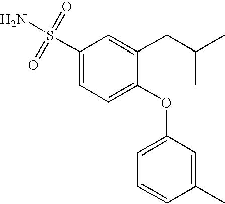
C1(S(=O)(N)=O)=CC=C(OC2=CC=CC(C)=C2)C(CC(C)C)=C1
